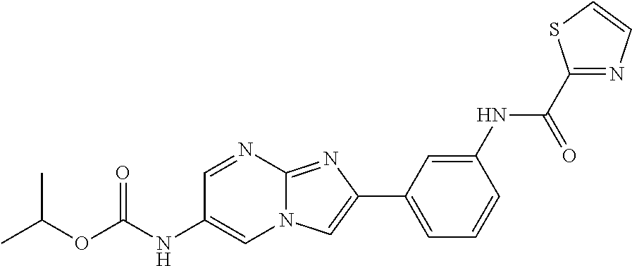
C1=NC2=NC(C3=CC=CC(NC(C4=NC=CS4)=O)=C3)=CN2C=C1NC(OC(C)C)=O
